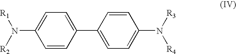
C1=CC(C2=CC=C(N([R3])[R4])C=C2)=CC=C1N([R2])[R1]
